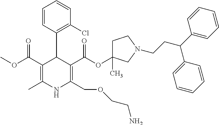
C1=CC(C2C(C(OC)=O)=C(C)NC(COCCN)=C2C(=O)OC2(C)CCN(CCC(C3=CC=CC=C3)C3=CC=CC=C3)C2)=C(Cl)C=C1
